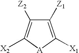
C1([Z1])=C([X1])[A]C([X2])=C1[Z2]
